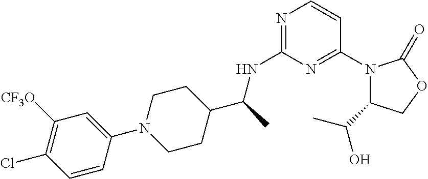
N1=C(NC(C2CCN(C3=CC([CF3O])=C(Cl)C=C3)CC2)C)N=C(N2C(C(C)O)COC2=O)C=C1
